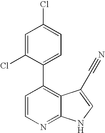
C1=CN=C2C(=C1C1=CC=C(Cl)C=C1Cl)C(C#N)=CN2
